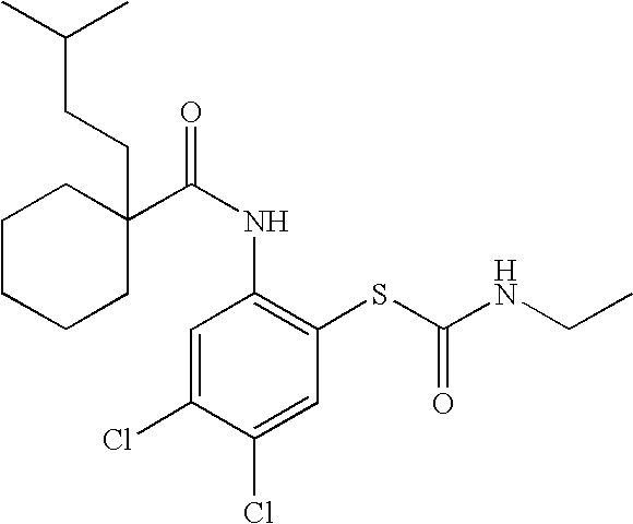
C1CCCC(CCC(C)C)(C(NC2=C(SC(=O)NCC)C=C(Cl)C(Cl)=C2)=O)C1
